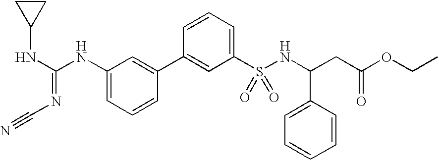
C1(C2=CC(NC(NC3CC3)=NC#N)=CC=C2)=CC(S(NC(CC(OCC)=O)C2=CC=CC=C2)(=O)=O)=CC=C1
